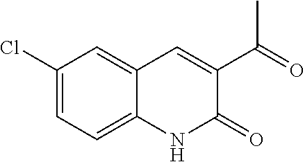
C1(Cl)=CC=C2C(=C1)C=C(C(C)=O)C(=O)N2
